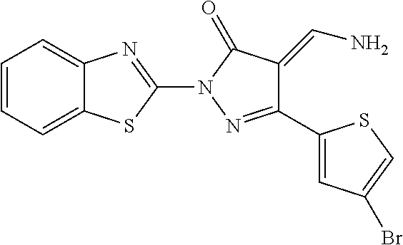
C12=CC=CC=C1SC(N1N=C(C3=CC(Br)=CS3)C(=CN)C1=O)=N2
